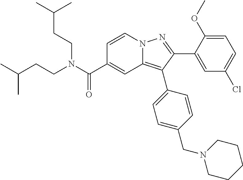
C1=CN2C(=C(C3=CC=C(CN4CCCCC4)C=C3)C(C3=CC(Cl)=CC=C3OC)=N2)C=C1C(N(CCC(C)C)CCC(C)C)=O
